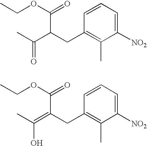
C1([NO2])=CC=CC(CC(C(C)=O)C(OCC)=O)=C1C.C1([NO2])=CC=CC(CC(=C(C)O)C(OCC)=O)=C1C
